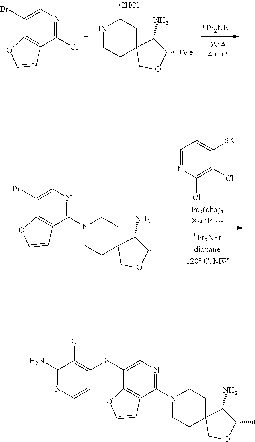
N1CCC2(CC1)C(N)C([Me])OC2.[i-Pr2NEt].C1(Cl)=NC=C(Br)C2=C1C=CO2.[Pd2(dba)3XantPhos].C1=C([SK])C(Cl)=C(Cl)N=C1.C1(N2CCC3(CC2)C(N)C(C)OC3)=NC=C(Br)C2=C1C=CO2.C1(N2CCC3(CC2)C(N)C(C)OC3)=NC=C(SC2=C(Cl)C(N)=NC=C2)C2=C1C=CO2
